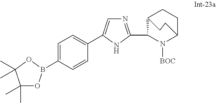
C1=C(B2OC(C)(C)C(C)(C)O2)C=CC(C2=CN=C(C3N([BOC])C4CCC3CC4)N2)=C1
